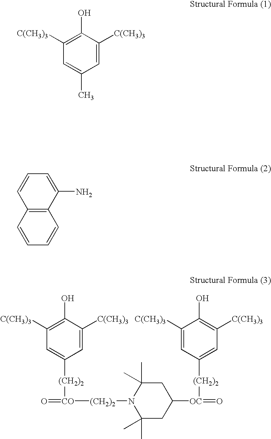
C1=C([C(CH3)3])C(O)=C([C(CH3)3])C=C1[(CH2)2][CO](=O)[(CH2)2]N1C(C)(C)CC([OC](=O)[(CH2)2]C2=CC([C(CH3)3])=C(O)C([C(CH3)3])=C2)CC1(C)C.C1=C([C(CH3)3])C(O)=C([C(CH3)3])C=C1C.C1=CC2=C(C=C1)C=CC=C2N
